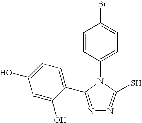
C1(N2C(S)=NN=C2C2=CC=C(O)C=C2O)=CC=C(Br)C=C1
